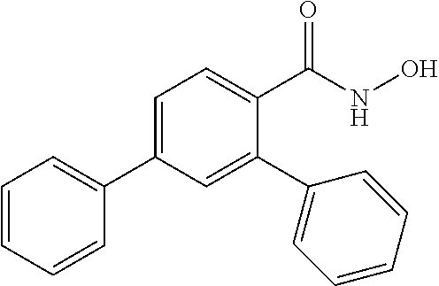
C1=CC=CC(C2=CC=C(C(NO)=O)C(C3=CC=CC=C3)=C2)=C1
